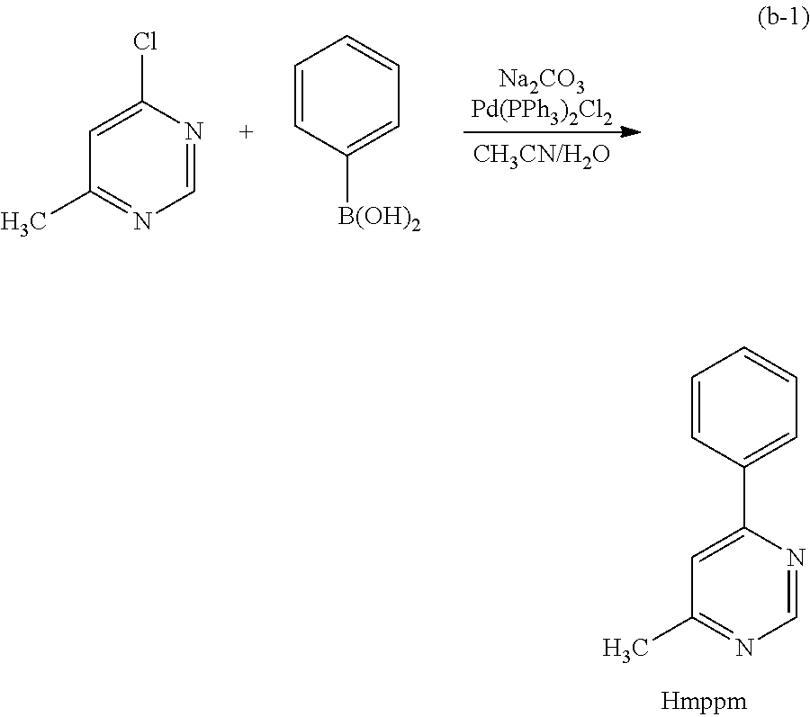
C1=CC(C2=CC(C)=NC=N2)=CC=C1.C1=C(Cl)N=CN=C1C.C1=CC([B(OH)2])=CC=C1
